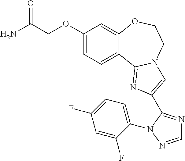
C1(OCC(N)=O)=CC=C2C(=C1)OCCN1C2=NC(C2=NC=NN2C2=CC=C(F)C=C2F)=C1
